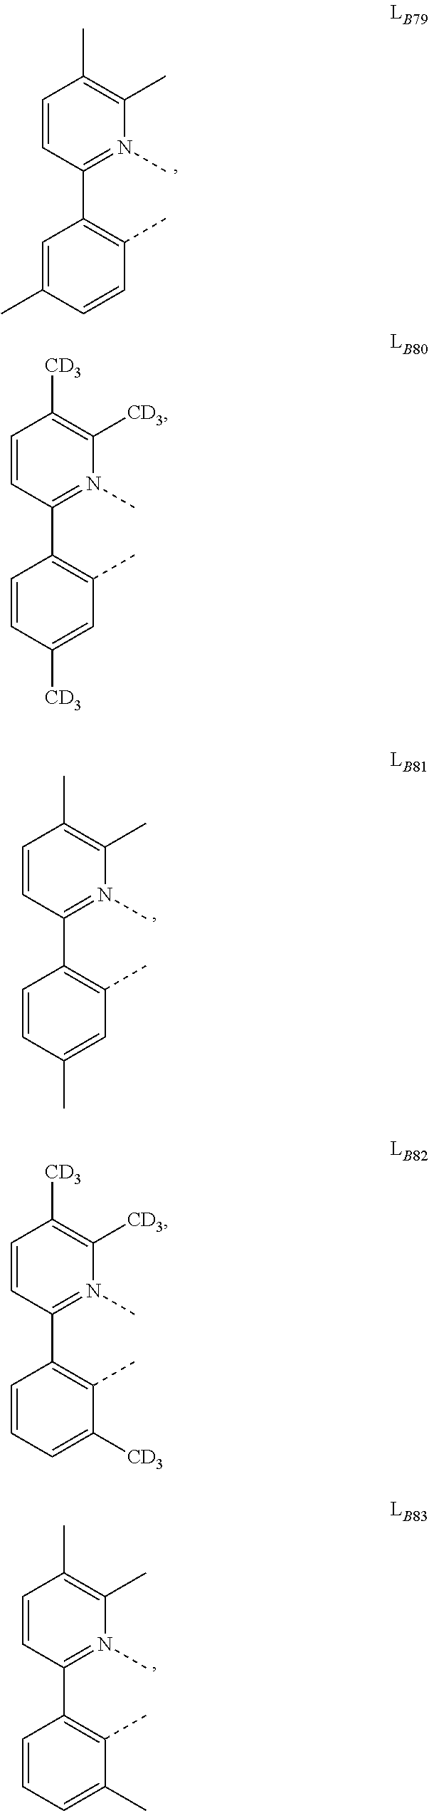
C1=CC(C2=C(C)C=C(C)C=C2)=N(C)C(C)=C1C.C1=CC(C2=C(C)C(C)=CC=C2)=N(C)C(C)=C1C.C1=CC(C2=C(C)C([CD3])=CC=C2)=N(C)C([CD3])=C1[CD3].C1=CC(C2=C(C)C=C([CD3])C=C2)=N(C)C([CD3])=C1[CD3].C1=CC(C2=C(C)C=CC(C)=C2)=N(C)C(C)=C1C
